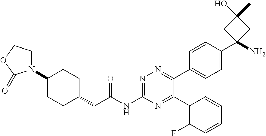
C1(N2CCOC2=O)CCC(CC(NC2=NN=C(C3=CC=C(C4(N)CC(C)(O)C4)C=C3)C(C3=C(F)C=CC=C3)=N2)=O)CC1
